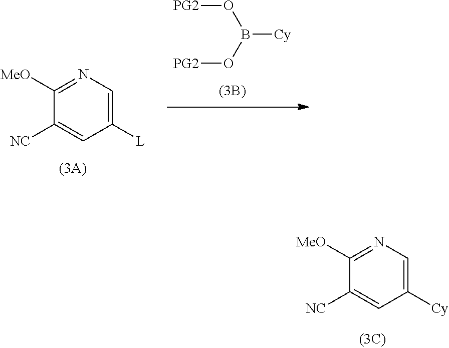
C1([NC])=CC([Cy])=CN=C1[MeO].B([Cy])(O[PG2])O[PG2].C1([NC])=CC([L])=CN=C1[MeO]
